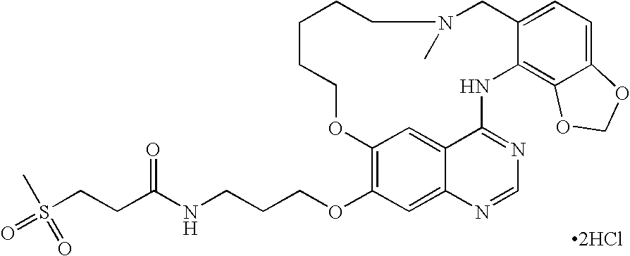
[2HCl].C12=C(OCCCNC(CCS(=O)(C)=O)=O)C=C3C(=C1)C(=NC=N3)NC1=C3C(=CC=C1CN(C)CCCCCO2)OCO3
